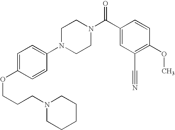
C(COC1=CC=C(N2CCN(C(C3=CC(C#N)=C(OC)C=C3)=O)CC2)C=C1)CN1CCCCC1
